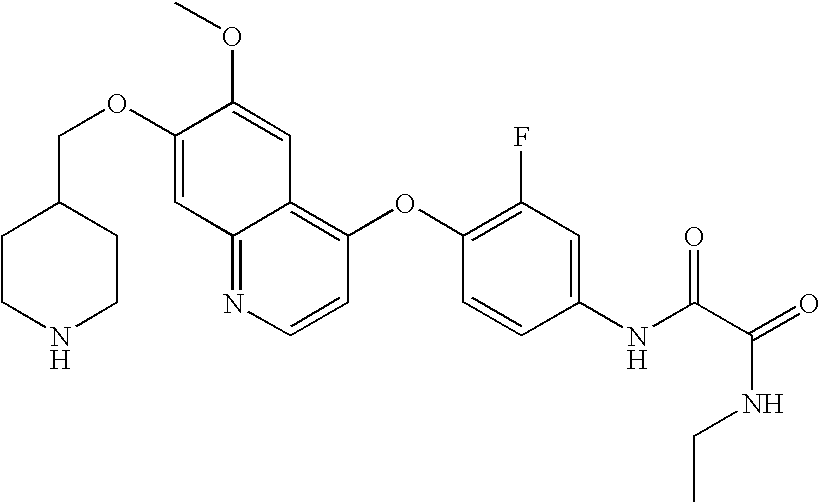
C(OC1=CC2=NC=CC(OC3=C(F)C=C(NC(C(NCC)=O)=O)C=C3)=C2C=C1OC)C1CCNCC1
